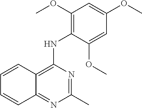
C1(C)=NC(NC2=C(OC)C=C(OC)C=C2OC)=C2C(=N1)C=CC=C2
